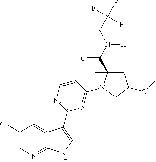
[H].C1=CN=C(C2=CNC3=NC=C(Cl)C=C32)N=C1N1C([H])(C(N(CC(F)(F)F)[H])=O)CC(OC)C1
